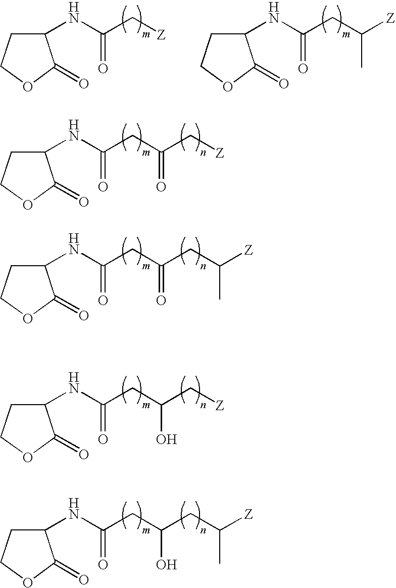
C1(NC(=O)C[Z])CCOC1=O.C1(NC(=O)CC([Z])C)CCOC1=O.C1(NC(=O)CC(C[Z])=O)CCOC1=O.C1(NC(=O)CC(CC([Z])C)=O)CCOC1=O.C1(NC(=O)CC(C[Z])O)CCOC1=O.C1(NC(=O)CC(CC(C)[Z])O)CCOC1=O
